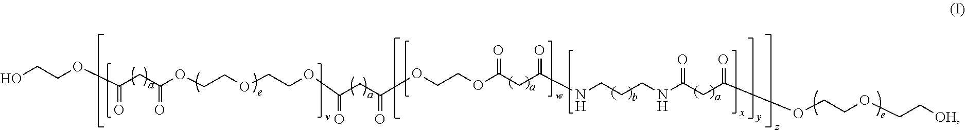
OCCOC(CC(OCCOCCOC(CC(OCCOC(CC(NCCCNC(CC(OCCOCC[OH])=O)=O)=O)=O)=O)=O)=O)=O
